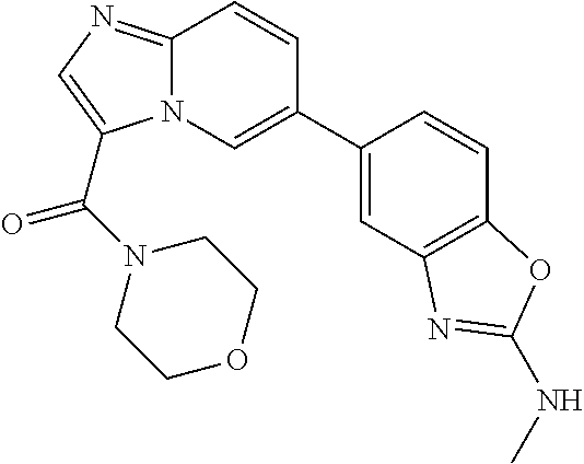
C12=NC=C(C(N3CCOCC3)=O)N1C=C(C1=CC3=C(C=C1)OC(NC)=N3)C=C2
